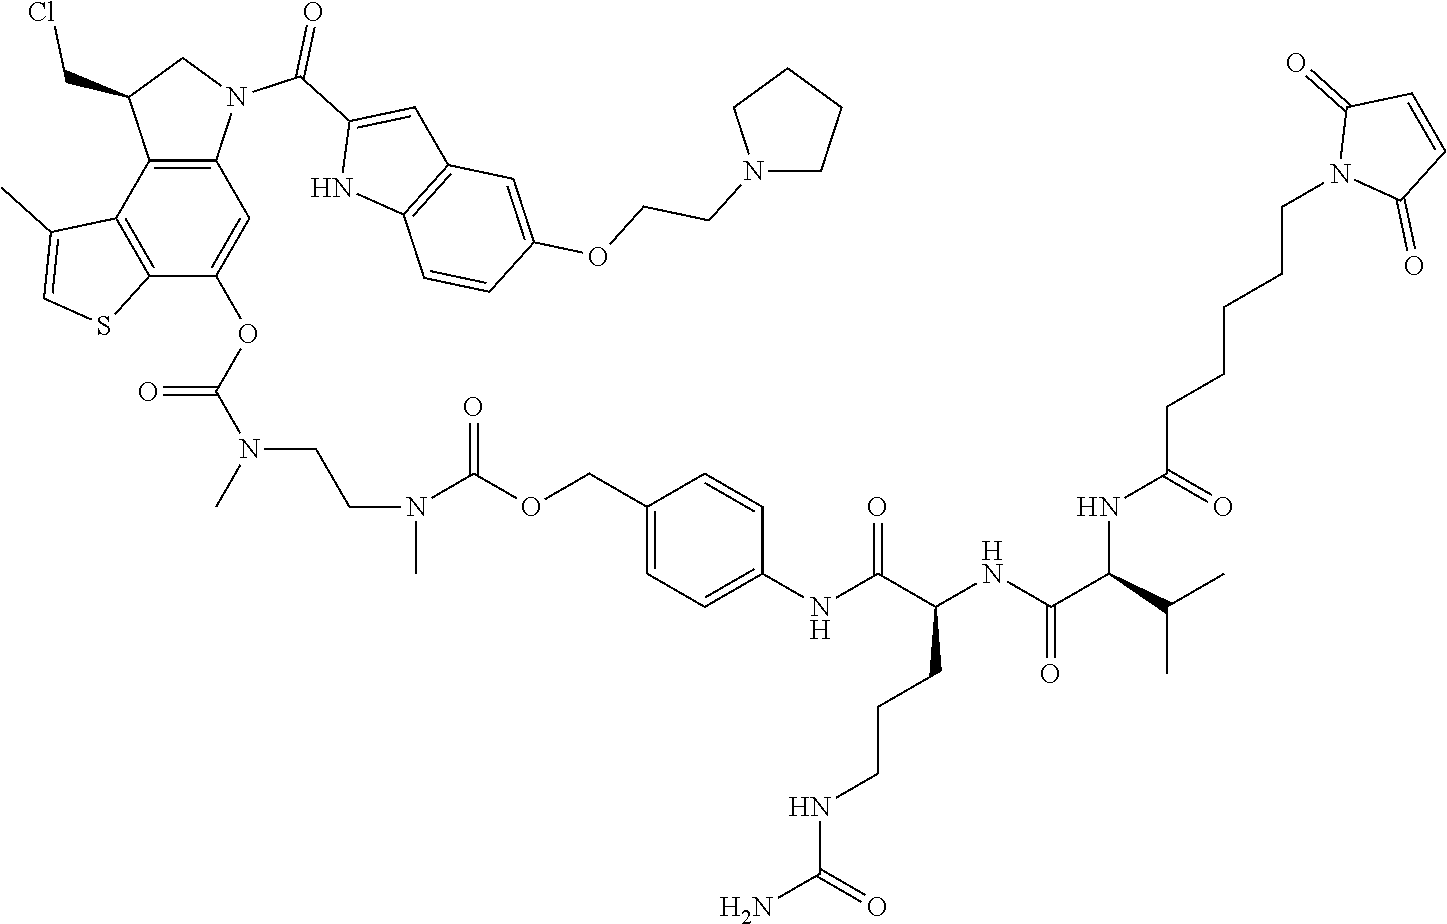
C12=C(C3=C(C(OC(N(C)CCN(C)C(OCC4=CC=C(NC(C(NC(C(C(C)C)NC(CCCCCN5C(=O)C=CC5=O)=O)=O)CCCNC(N)=O)=O)C=C4)=O)=O)=C1)SC=C3C)C(CCl)CN2C(=O)C1=CC2=C(N1)C=CC(OCCN1CCCC1)=C2
